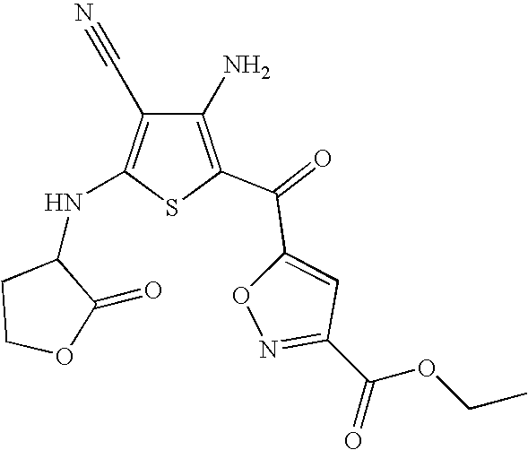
C1(N)=C(C(C2=CC(C(OCC)=O)=NO2)=O)SC(NC2CCOC2=O)=C1C#N
